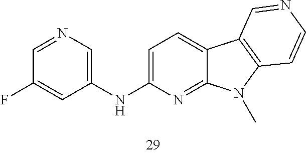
C1=C(NC2=CN=CC(F)=C2)N=C2C(=C1)C1=C(N2C)C=CN=C1
